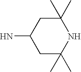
NC1CC(C)(C)NC(C)(C)C1
